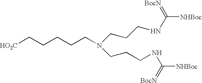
[HO2C]CCCCCN(CCCNC([NHBoc])=[BocN])CCCNC(=[BocN])[NHBoc]
